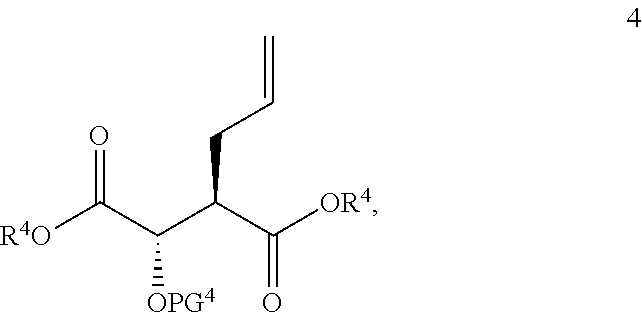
[R4O]C(C(C(C([OR4])=O)CC=C)[OPG4])=O
